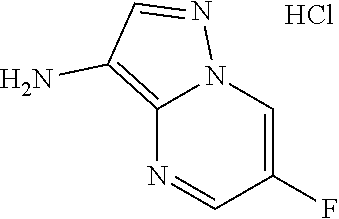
C12=C(N)C=NN1C=C(F)C=N2.Cl
